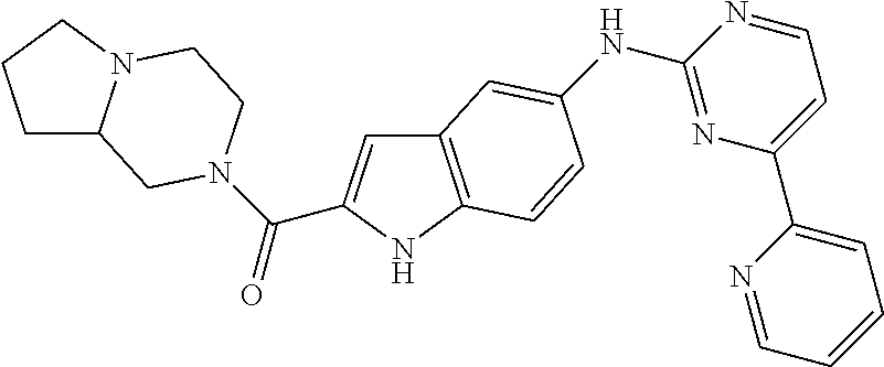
C12=C(NC(C(=O)N3CC4CCCN4CC3)=C1)C=CC(NC1=NC(C3=CC=CC=N3)=CC=N1)=C2
